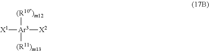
[X1][Ar3]([(R10)m12])([(R11)m13])[X2]
